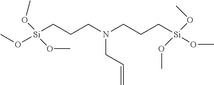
[Si](CCCN(CCC[Si](OC)(OC)OC)CC=C)(OC)(OC)OC
